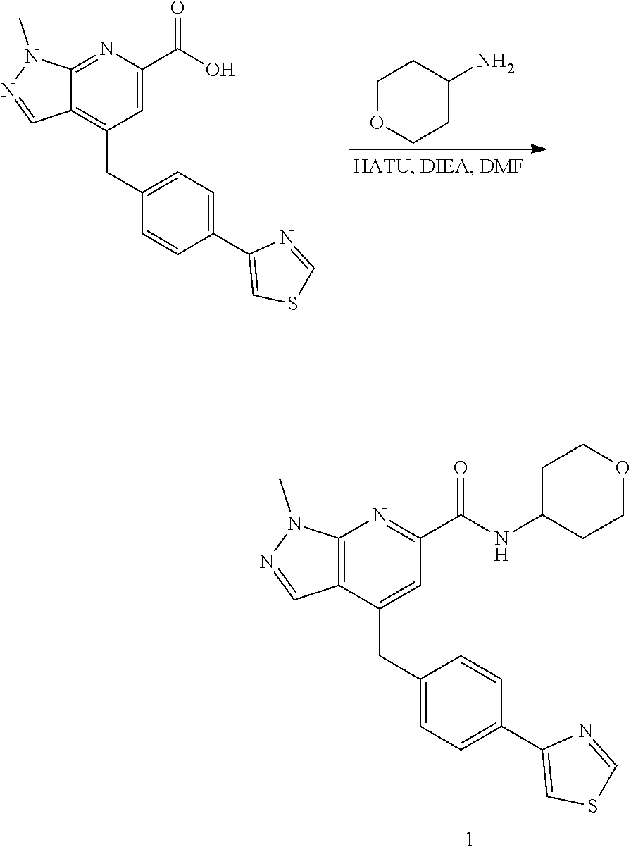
C1OCCC(N)C1.C12=NC(C(O)=O)=CC(CC3=CC=C(C4=CSC=N4)C=C3)=C1C=NN2C.C12=C(C(CC3=CC=C(C4=CSC=N4)C=C3)=CC(C(NC3CCOCC3)=O)=N1)C=NN2C
